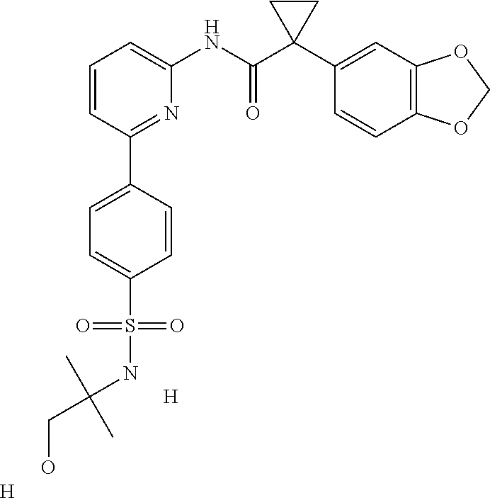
N(S(C1=CC=C(C2=NC(NC(C3(C4=CC5=C(C=C4)OCO5)CC3)=O)=CC=C2)C=C1)(=O)=O)C(CO)(C)C.[H].[H]
